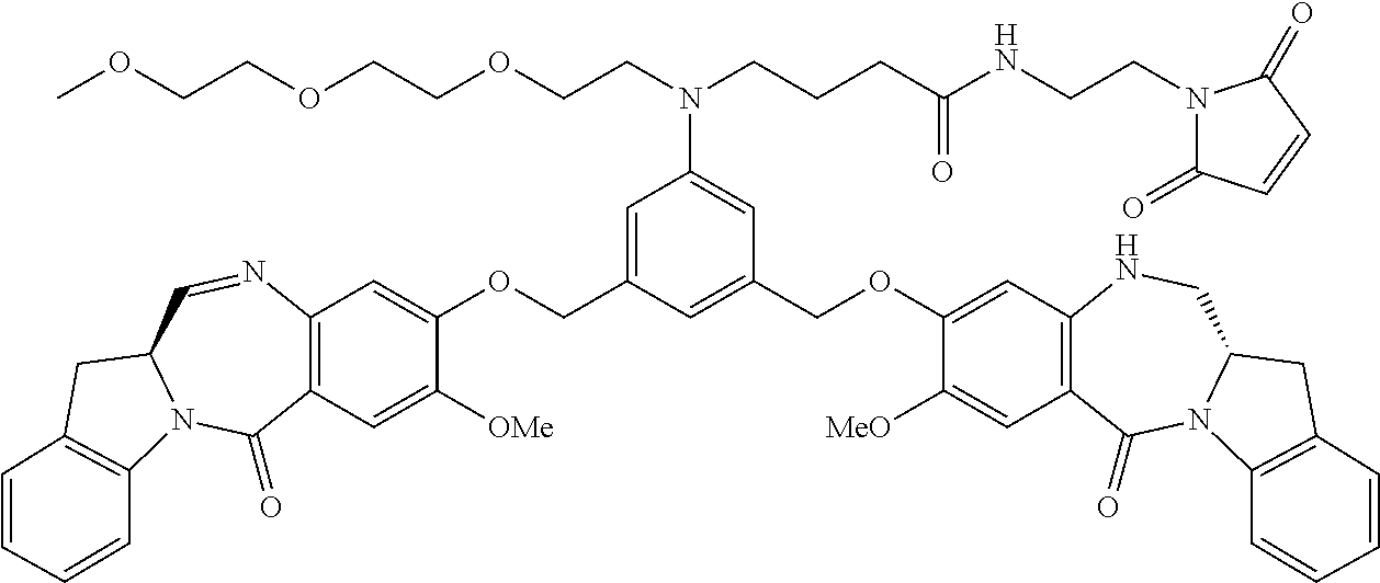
C12=C(C=C([OMe])C(OCC3=CC(N(CCCC(NCCN4C(=O)C=CC4=O)=O)CCOCCOCCOC)=CC(COC4=CC5=C(C=C4[MeO])C(=O)N4C(CN5)CC5=C4C=CC=C5)=C3)=C1)C(=O)N1C(C=N2)CC2=C1C=CC=C2
